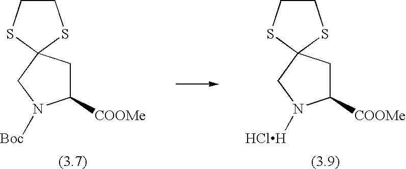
C1CSC2(S1)CC([COOMe])N([Boc])C2.C1CSC2(S1)CC([COOMe])N([HClH])C2
